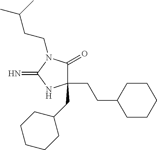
C1(CCC2CCCCC2)(CC2CCCCC2)C(=O)N(CCC(C)C)C(=N)N1
